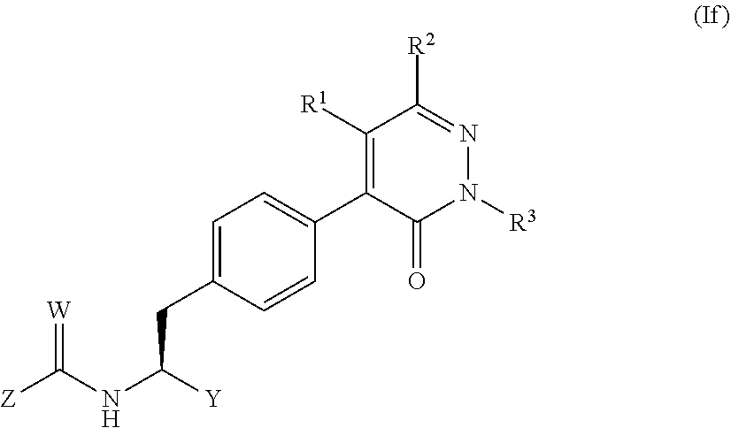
[Z]C(NC([Y])CC1=CC=C(C2=C([R1])C([R2])=NN([R3])C2=O)C=C1)=[W]
